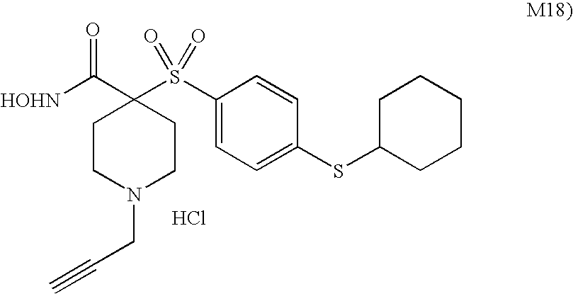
Cl.[HOHN]C(=O)C1(S(C2=CC=C(SC3CCCCC3)C=C2)(=O)=O)CCN(CC#C)CC1
